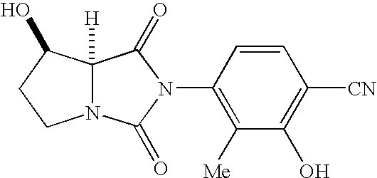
C1(N2C(=O)C3([H])N(C2=O)CCC3O)=C([Me])C(O)=C([CN])C=C1
